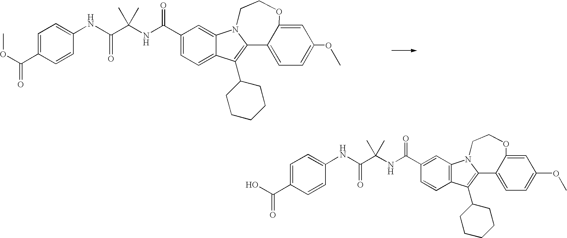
C(C1=CC=C2C(=C1)N1C(=C2C2CCCCC2)C2=CC=C(OC)C=C2OCC1)(NC(C(NC1=CC=C(C(OC)=O)C=C1)=O)(C)C)=O.C(C1=CC2=C(C=C1)C(C1CCCCC1)=C1N2CCOC2=CC(OC)=CC=C12)(NC(C)(C)C(=O)NC1=CC=C(C(O)=O)C=C1)=O
